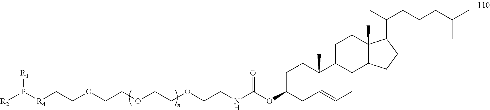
[R4](CCOCCOCCOCCNC(OC1CC2=CCC3C(C2(C)CC1)CCC1(C)C3CCC1C(C)CCCC(C)C)=O)P([R1])[R2]
